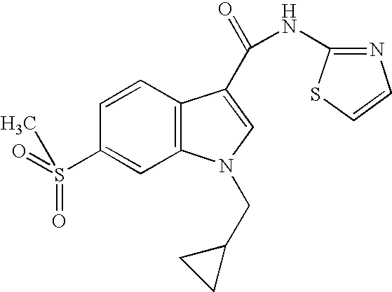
C1=CC2=C(C=C1S(=O)(=O)C)N(CC1CC1)C=C2C(=O)NC1=NC=CS1
